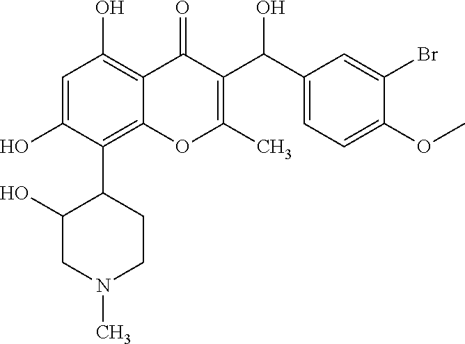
C1=C(O)C(C2C(O)CN(C)CC2)=C2C(=C1O)C(=O)C(C(C1=CC=C(OC)C(Br)=C1)O)=C(C)O2
